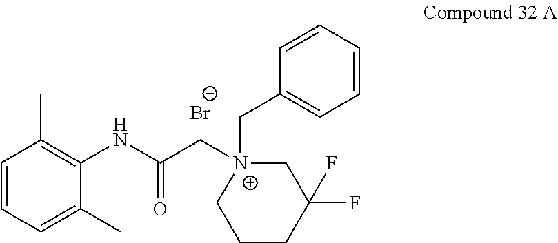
C1=CC=C(C)C(NC(C[N+]2(CC3=CC=CC=C3)CC(F)(F)CCC2)=O)=C1C.[Br-]
